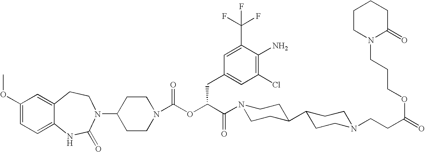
C1(N2C(=O)NC3=CC=C(OC)C=C3CC2)CCN(C(OC(C(=O)N2CCC(C3CCN(CCC(=O)OCCCN4C(=O)CCCC4)CC3)CC2)CC2=CC(Cl)=C(N)C(C(F)(F)F)=C2)=O)CC1
